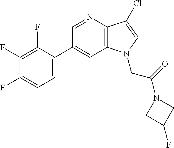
C1(C2=CC=C(F)C(F)=C2F)=CC2=C(C(Cl)=CN2CC(N2CC(F)C2)=O)N=C1
